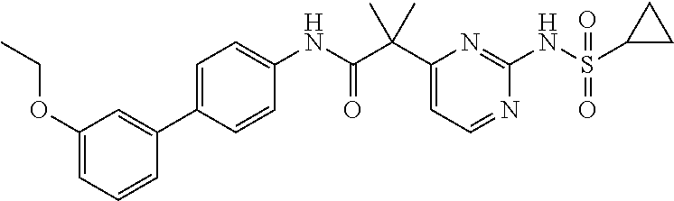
C1(C(C(NC2=CC=C(C3=CC(OCC)=CC=C3)C=C2)=O)(C)C)=CC=NC(NS(C2CC2)(=O)=O)=N1
